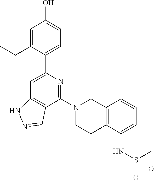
C1=C(CC)C(C2=CC3=C(C(N4CCC5=C(C4)C=CC=C5NSC)=N2)C=NN3)=CC=C1O.O.O
